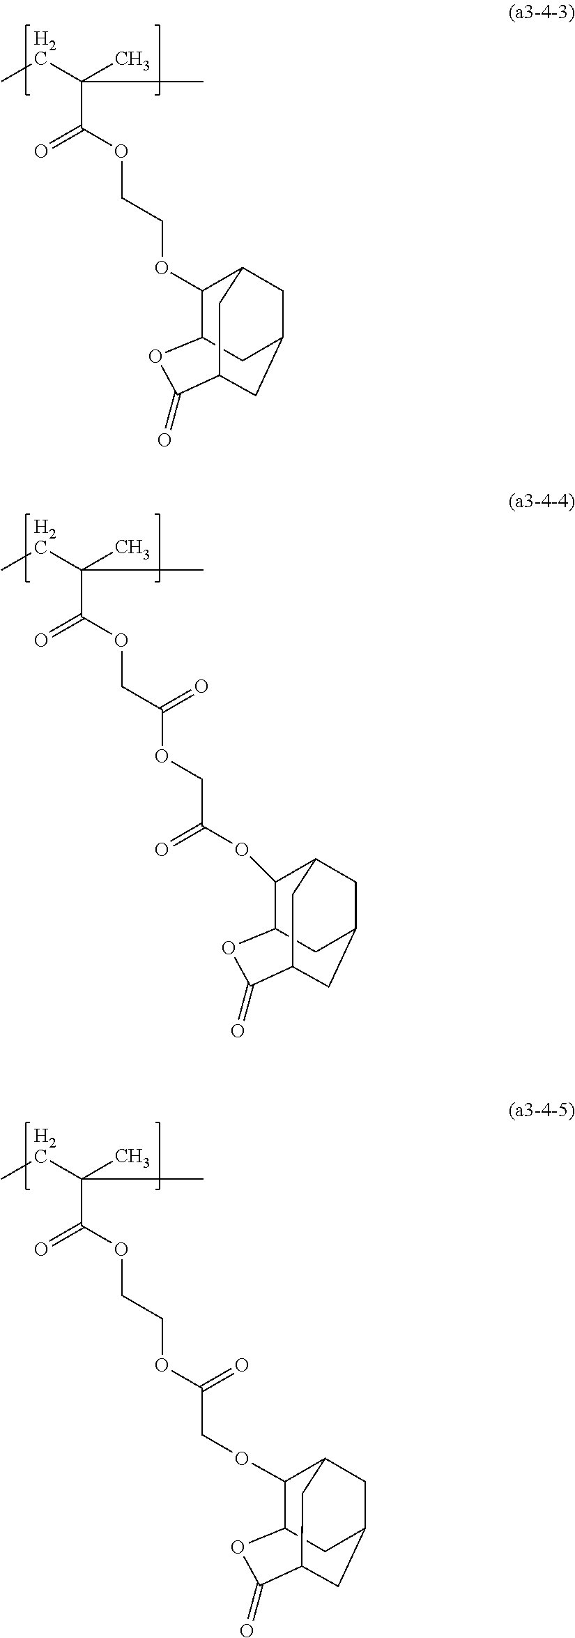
O(C(=O)C(CC)(C)C)CCOC1C2CC3CC1CC(C(=O)O2)C3.O(C(=O)C(CC)(C)C)CC(OCC(OC1C2CC3CC1CC(C(=O)O2)C3)=O)=O.O(C(=O)C(CC)(C)C)CCOC(COC1C2CC3CC1CC(C(=O)O2)C3)=O
